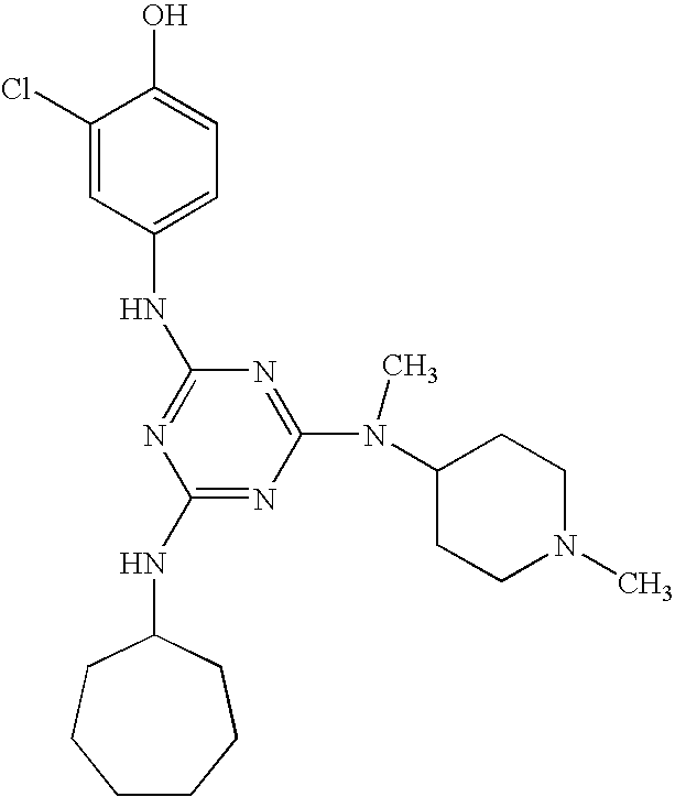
C1(NC2CCCCCC2)=NC(N(C)C2CCN(C)CC2)=NC(NC2=CC=C(O)C(Cl)=C2)=N1
